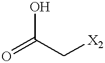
O=C(C[X2])O
